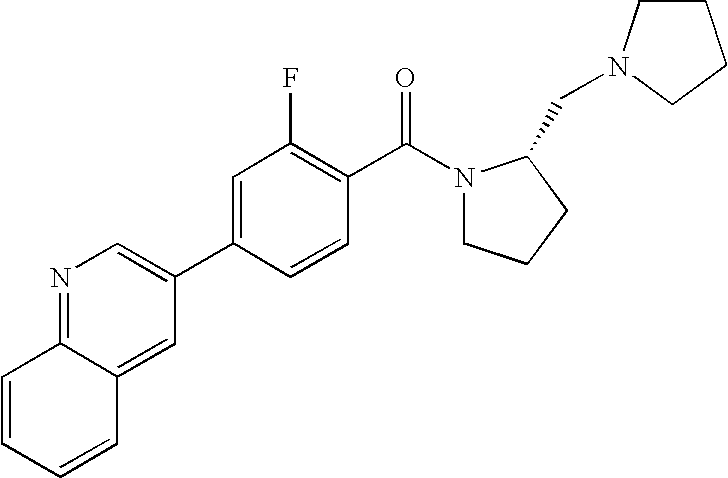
N1=C2C(=CC(C3=CC(F)=C(C(=O)N4CCCC4CN4CCCC4)C=C3)=C1)C=CC=C2
